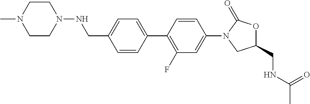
C(C1=CC=C(C2=C(F)C=C(N3CC(CNC(=O)C)OC3=O)C=C2)C=C1)NN1CCN(C)CC1
